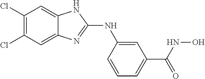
C1(Cl)=C(Cl)C=C2C(=C1)NC(NC1=CC(C(=O)NO)=CC=C1)=N2
